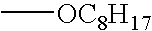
C[OC8H17]
